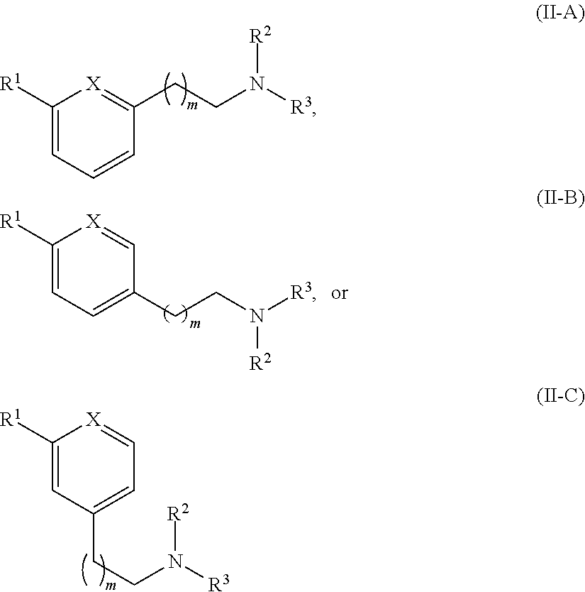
C1([R1])=CC=CC(CCN([R2])[R3])=[X]1.C1([R1])=CC=C(CCN([R3])[R2])C=[X]1.C1([R1])=CC(CCN([R2])[R3])=CC=[X]1
